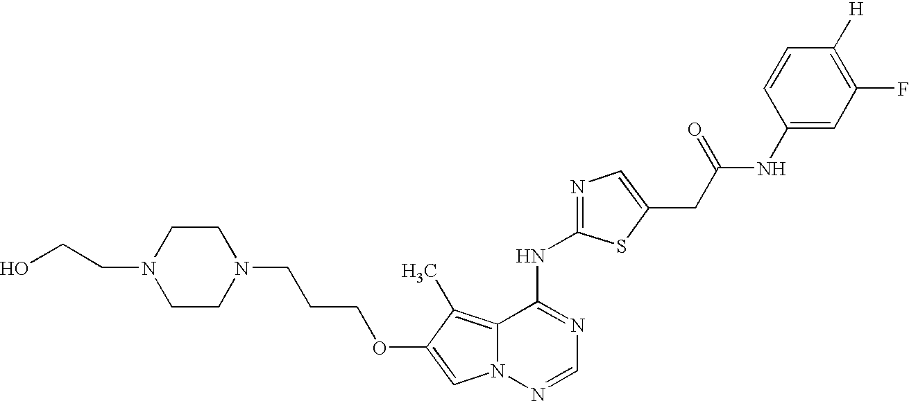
N1(CCCOC2=CN3C(=C2C)C(NC2=NC=C(CC(NC4=CC(F)=C([H])C=C4)=O)S2)=NC=N3)CCN(CCO)CC1
